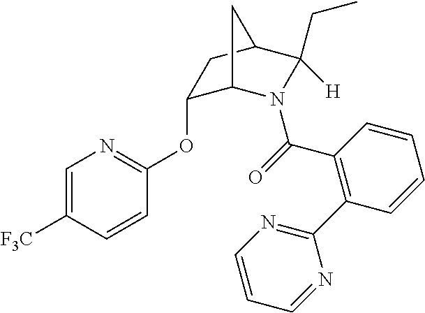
C1(OC2=NC=C([F3C])C=C2)C2N(C(=O)C3=C(C4=NC=CC=N4)C=CC=C3)C(CC)([H])C(C1)C2
